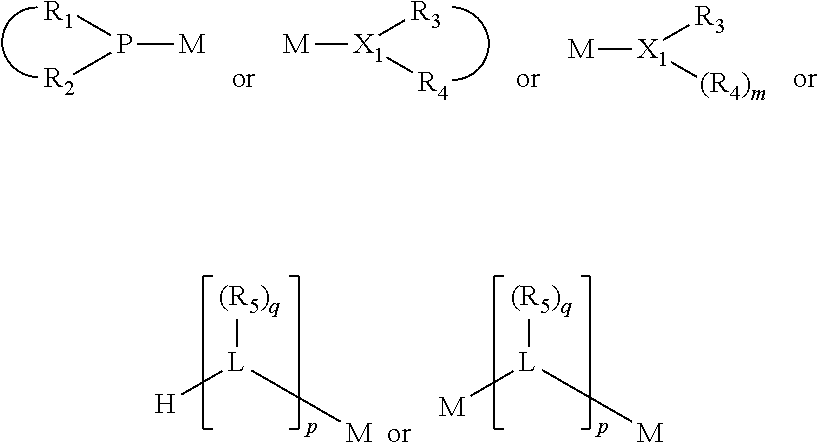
P([M])([R1])[R2].[M][X1]([R3])[R4].[M][X1]([R3])[(R4)m].[(R5)q][L]([M])[H].[(R5)q][L]([M])[M]
